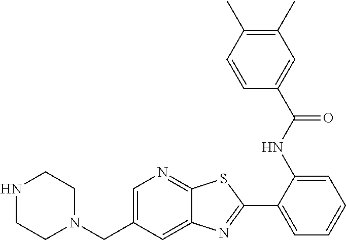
C1=C(CN2CCNCC2)C=C2C(=N1)SC(C1=CC=CC=C1NC(C1=CC(C)=C(C)C=C1)=O)=N2
